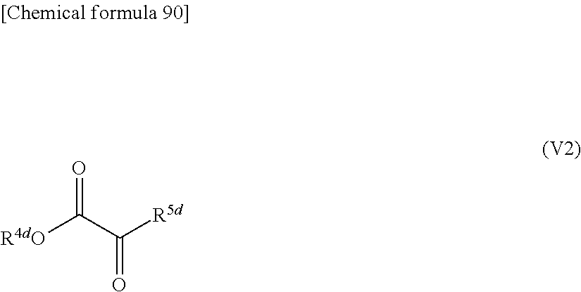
[R5d]C(C([R4dO])=O)=O
